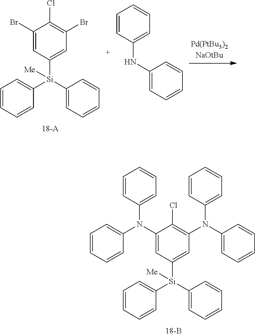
C1(Br)=CC([Si](C2=CC=CC=C2)(C2=CC=CC=C2)[Me])=CC(Br)=C1Cl.C1=CC(NC2=CC=CC=C2)=CC=C1.C1(N(C2=CC=CC=C2)C2=CC=CC=C2)=CC([Si](C2=CC=CC=C2)(C2=CC=CC=C2)[Me])=CC(N(C2=CC=CC=C2)C2=CC=CC=C2)=C1Cl
